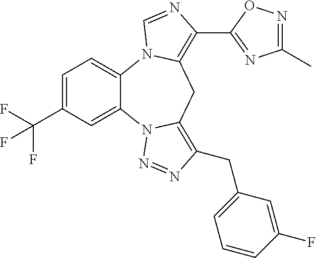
C1=C(C(F)(F)F)C=C2C(=C1)N1C(=C(C3=NC(C)=NO3)N=C1)CC1=C(CC3=CC=CC(F)=C3)N=NN21
